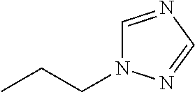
C1=NC=NN1CCC
